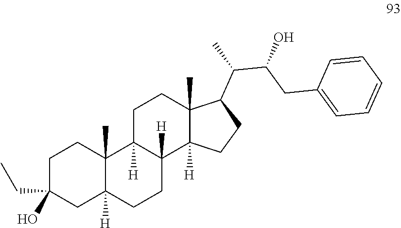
C1C(O)(CC)CC2([H])C(C)(C1)C1([H])C([H])(CC2)C2([H])C(C)(CC1)C(C(C(CC1=CC=CC=C1)O)C)CC2
